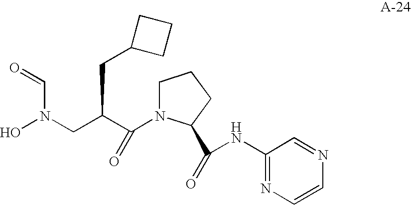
C(C(CN(O)C=O)CC1CCC1)(=O)N1CCCC1C(=O)NC1=NC=CN=C1
